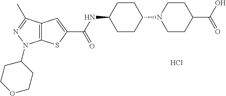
C12=C(SC(C(NC3CCC(N4CCC(C(O)=O)CC4)CC3)=O)=C1)N(C1CCOCC1)N=C2C.Cl
